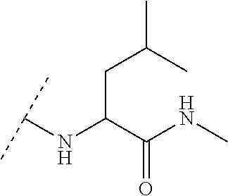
C(C(C(NC)=O)NC(C)C)C(C)C
